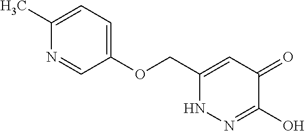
C1(OCC2=CC(=O)C(O)=NN2)=CC=C(C)N=C1
